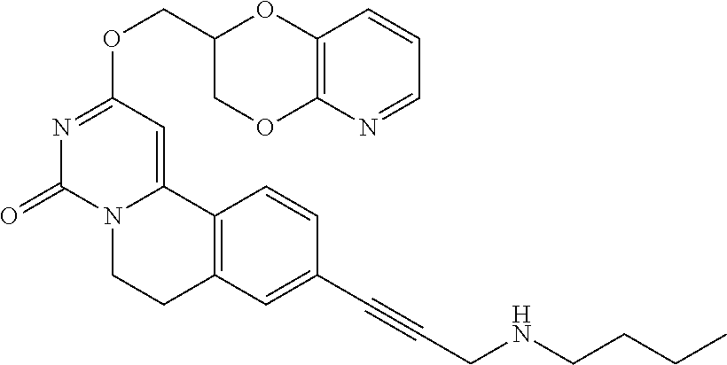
C(OC1=NC(=O)N2C(=C1)C1=C(CC2)C=C(C#CCNCCCC)C=C1)C1COC2=C(O1)C=CC=N2
